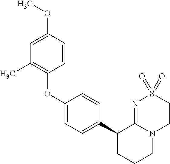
C1(OC2=C(C)C=C(OC)C=C2)=CC=C(C2CCCN3C2=NS(=O)(=O)CC3)C=C1
